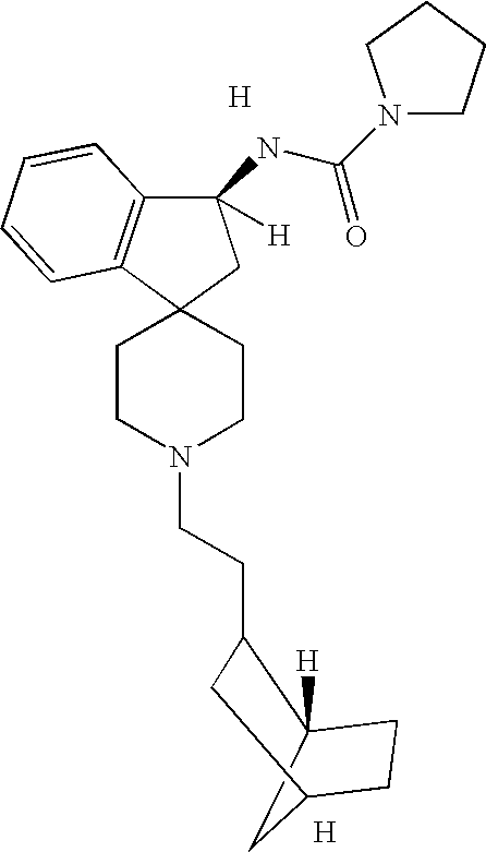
[H].C12([H])CC(CC1CCN1CCC3(C4=C(C(NC(N5CCCC5)=O)([H])C3)C=CC=C4)CC1)CC2.[H]
